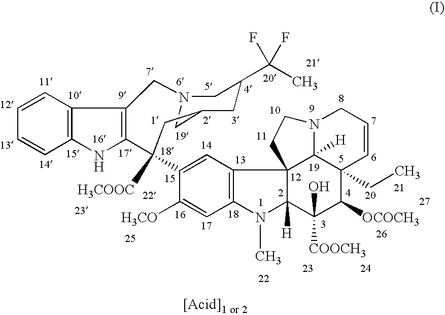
C12=C(C=CC=C1)C1=C(N2)C(C2=CC3=C(C=C2[H3CO])N(C)C2([H])C34C3([H])C(CC)(C([OCOCH3])C2([COOCH3])O)C=CCN3CC4)([H3COOC])CC2CN(C1)CC(C(C)(F)F)C2
